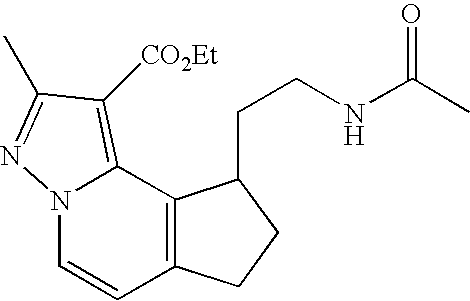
C1=CC2=C(C3=C([CO2Et])C(C)=NN13)C(CCNC(C)=O)CC2
